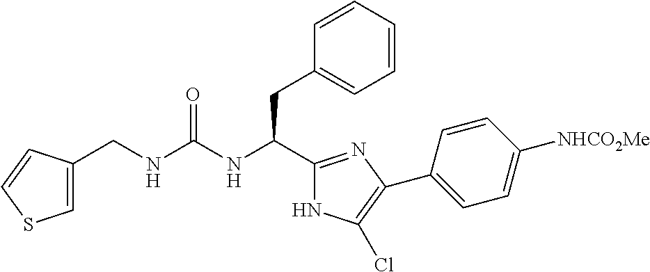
C(NC(NC(C1=NC(C2=CC=C([NHCO2Me])C=C2)=C(Cl)N1)CC1=CC=CC=C1)=O)C1=CSC=C1
